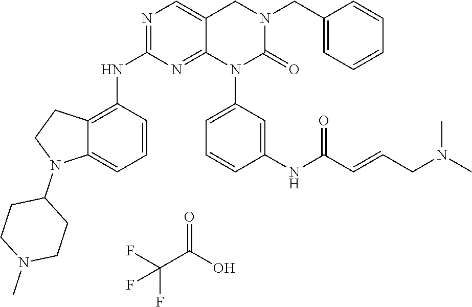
N1=C(NC2=C3C(=CC=C2)N(C2CCN(C)CC2)CC3)N=C2C(=C1)CN(CC1=CC=CC=C1)C(=O)N2C1=CC=CC(NC(C=CCN(C)C)=O)=C1.FC(C(O)=O)(F)F
